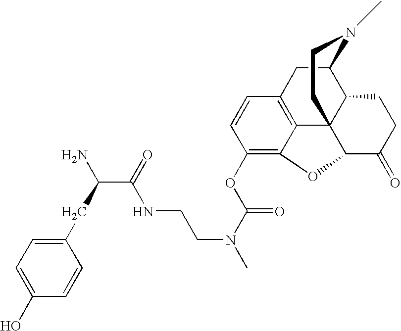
C1=C(O)C=CC(CC(C(NCCN(C(=O)OC2=C3C4=C(C=C2)CC2C5CCC(=O)C(C54CCN2C)O3)C)=O)N)=C1
